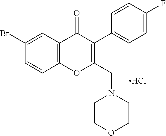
C1=CC2=C(C=C1Br)C(=O)C(C1=CC=C(F)C=C1)=C(CN1CCOCC1)O2.Cl
